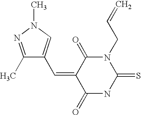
O=C1C(=CC2=CN(C)N=C2C)C(=O)NC(=S)N1CC=C
